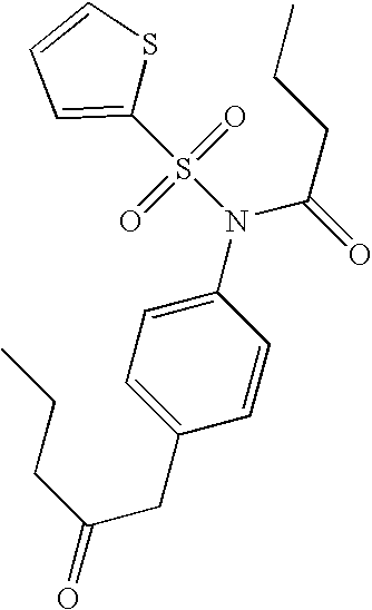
C1=C(CC(=O)CCC)C=CC(N(S(=O)(=O)C2=CC=CS2)C(=O)CCC)=C1
